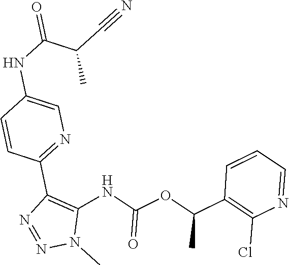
C1=CC=NC(Cl)=C1C(C)OC(NC1=C(C2=NC=C(NC(C(C)C#N)=O)C=C2)N=NN1C)=O
